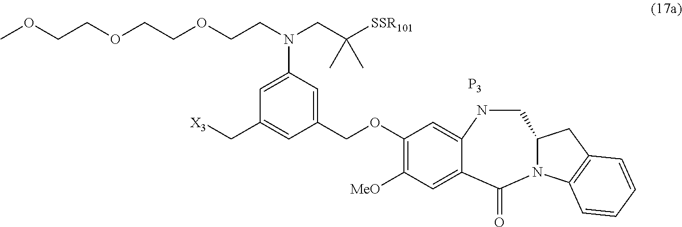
[X3]CC1=CC(COC2=C([MeO])C=C3C(=O)N4C(CC5=C4C=CC=C5)CNC3=C2)=CC(N(CCOCCOCCOC)CC([SSR101])(C)C)=C1.[P3]
